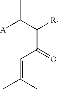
[A]C(C(C(C=C(C)C)=O)[R1])C
